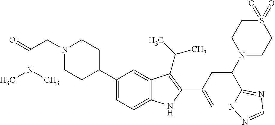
C1(C2CCN(CC(N(C)C)=O)CC2)=CC=C2C(=C1)C(C(C)C)=C(C1=CN3C(=NC=N3)C(N3CCS(=O)(=O)CC3)=C1)N2
